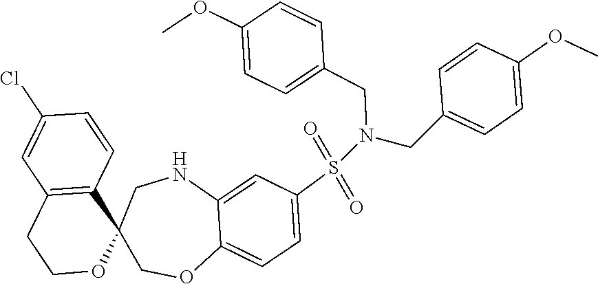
C12=CC(S(=O)(=O)N(CC3=CC=C(OC)C=C3)CC3=CC=C(OC)C=C3)=CC=C1OCC1(CN2)C2=C(CCO1)C=C(Cl)C=C2
